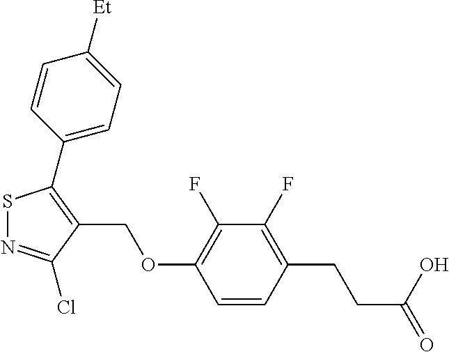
S1N=C(Cl)C(COC2=C(F)C(F)=C(CCC(=O)O)C=C2)=C1C1=CC=C([Et])C=C1
